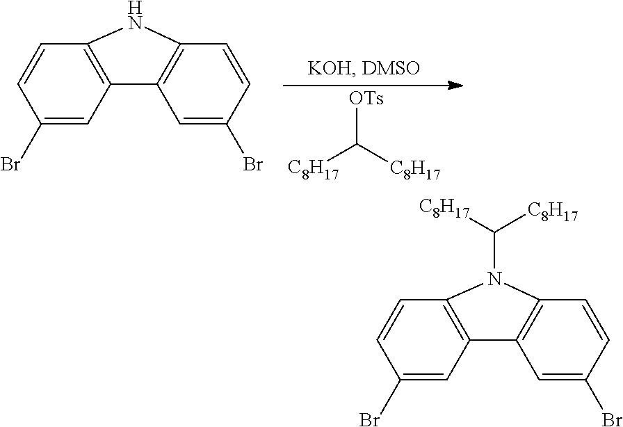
[OTs]C([C8H17])[C8H17].C12=C(C=CC(Br)=C1)NC1=C2C=C(Br)C=C1.C12=C(C=CC(Br)=C1)N(C([C8H17])[C8H17])C1=C2C=C(Br)C=C1
